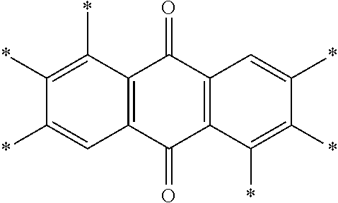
C12=C(C(*)=C(*)C(*)=C1)C(=O)C1=C(C2=O)C(*)=C(*)C(*)=C1
